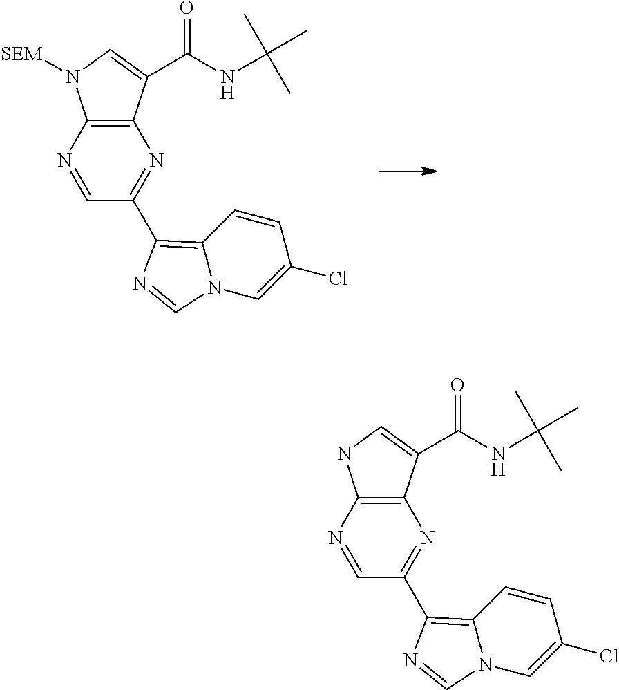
C1(C2=C3N(C=C(Cl)C=C3)C=N2)=NC2=C(N=C1)N([SEM])C=C2C(NC(C)(C)C)=O.C1(C2=C3N(C=C(Cl)C=C3)C=N2)=NC2=C(N=C1)NC=C2C(NC(C)(C)C)=O
